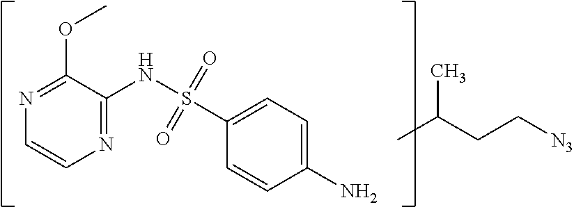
N1=C(OC)C(NS(C2=CC=C(N)C=C2)(=O)=O)=NC=C1.CC(CC[N3])C
